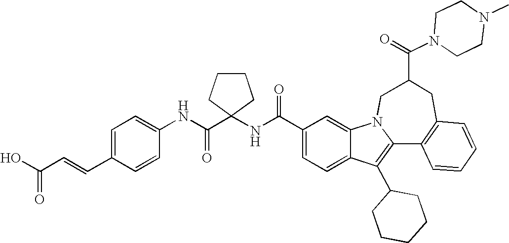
C1(C(NC2(C(NC3=CC=C(C=CC(O)=O)C=C3)=O)CCCC2)=O)=CC=C2C(=C1)N1C(=C2C2CCCCC2)C2=C(CC(C(=O)N3CCN(C)CC3)C1)C=CC=C2
